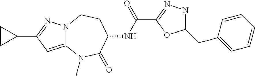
N12C(=CC(C3CC3)=N1)N(C)C(=O)C(NC(C1=NN=C(CC3=CC=CC=C3)O1)=O)CC2
